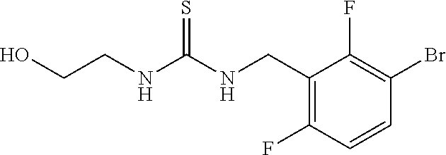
C1(CNC(NCCO)=S)=C(F)C=CC(Br)=C1F
